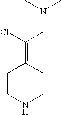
C1CNCCC1=C(Cl)CN(C)C
